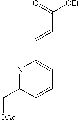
N1=C(C[OAc])C(C)=CC=C1C=CC([OEt])=O
